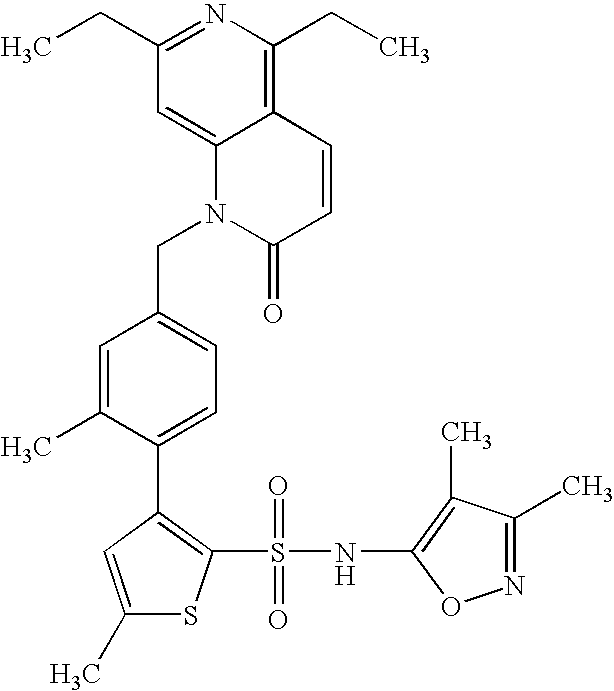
C(C1=CC=C(C2=C(S(=O)(=O)NC3=C(C)C(C)=NO3)SC(C)=C2)C(C)=C1)N1C(=O)C=CC2=C(CC)N=C(CC)C=C12
